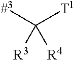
[#3]C([T1])([R3])[R4]
